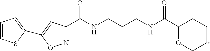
N1=C(C(NCCCNC(C2OCCCC2)=O)=O)C=C(C2=CC=CS2)O1
